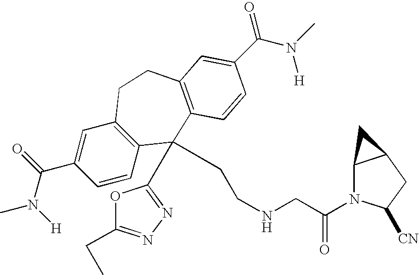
CN(C(C1=CC2=C(C=C1)C(C1=NN=C(CC)O1)(CCNCC(N1C3C(CC1[CN])C3)=O)C1=C(CC2)C=C(C(N(C)[H])=O)C=C1)=O)[H]
